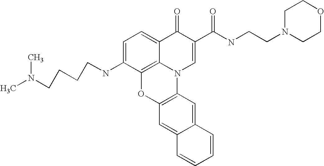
C1=C(NCCCCN(C)C)C2=C3C(=C1)C(=O)C(C(NCCN1CCOCC1)=O)=CN3C1=C(O2)C=C2C(=C1)C=CC=C2
